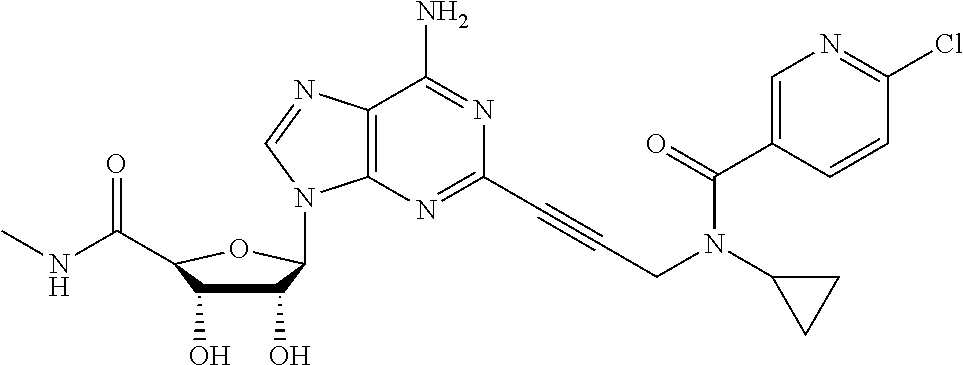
C1(O)C(O)C(C(NC)=O)OC1N1C2=C(C(N)=NC(C#CCN(C(=O)C3=CN=C(Cl)C=C3)C3CC3)=N2)N=C1
